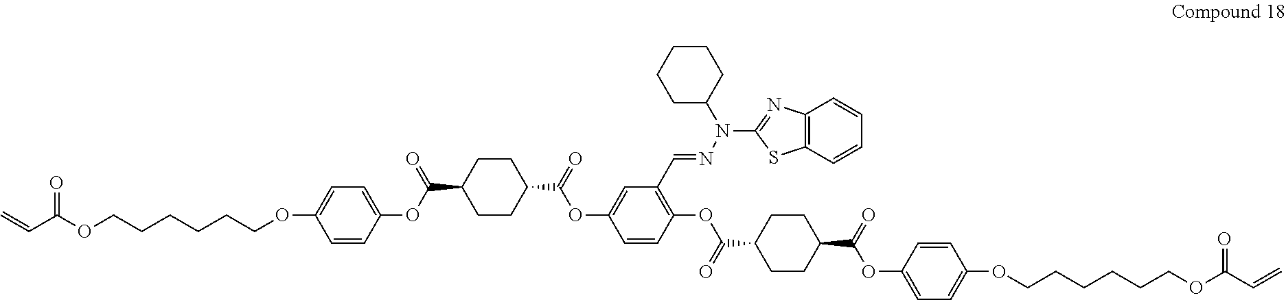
O=C(OCCCCCCOC1=CC=C(OC(C2CCC(C(=O)OC3=CC(C=NN(C4=NC5=C(S4)C=CC=C5)C4CCCCC4)=C(OC(C4CCC(C(=O)OC5=CC=C(OCCCCCCOC(=O)C=C)C=C5)CC4)=O)C=C3)CC2)=O)C=C1)C=C
